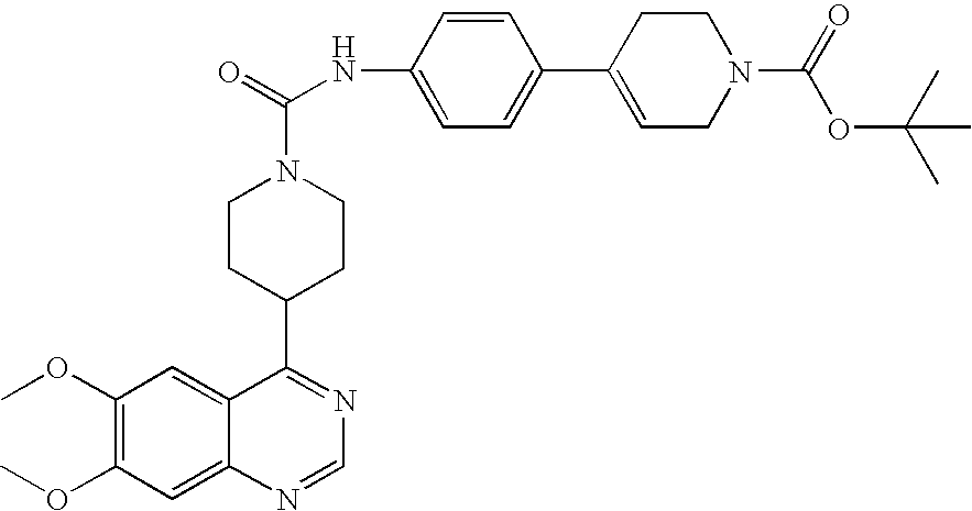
C1CC(C2=NC=NC3=CC(OC)=C(OC)C=C23)CCN1C(=O)NC1=CC=C(C2=CCN(C(=O)OC(C)(C)C)CC2)C=C1
